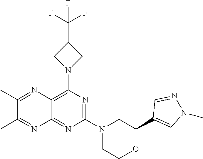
N1=C(N2CC(C3=CN(C)N=C3)OCC2)N=C2C(=C1N1CC(C(F)(F)F)C1)N=C(C)C(C)=N2
